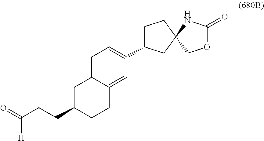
C1=C2C(=CC(C3CCC4(C3)NC(=O)OC4)=C1)CCC(CCC(=O)[H])C2
